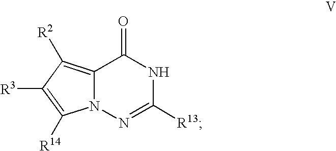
N12C(=C([R2])C([R3])=C1[R14])C(=O)NC([R13])=N2
